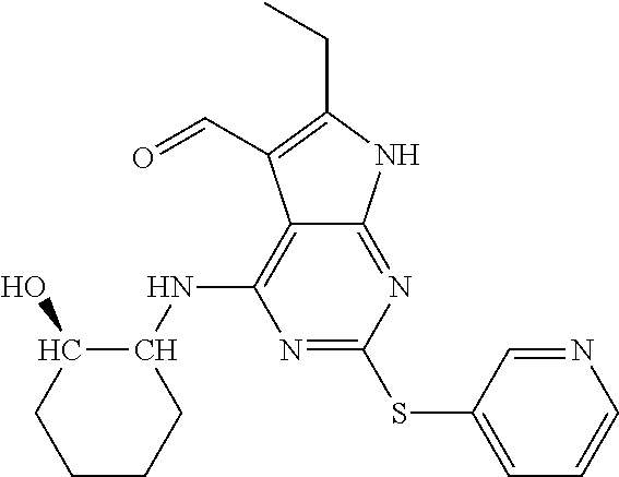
N1=C(SC2=CC=CN=C2)N=C2C(=C1NC1C(O)CCCC1)C(C=O)=C(CC)N2
